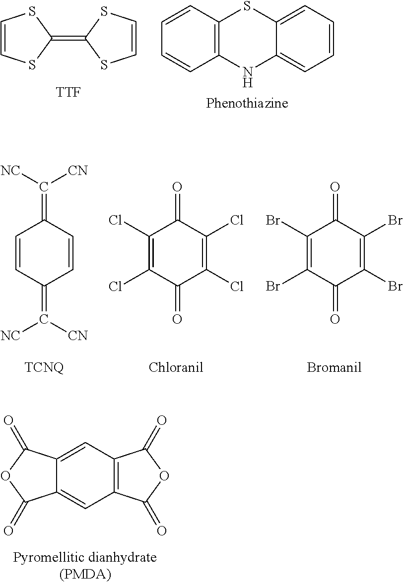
C1=CSC(=C2SC=CS2)S1.[TTF].C12=C(C=CC=C1)SC1=CC=CC=C1N2.C1=CC(=C([CN])[NC])C=CC1=C([CN])[NC].C1(Cl)=C(Cl)C(=O)C(Cl)=C(Cl)C1=O.C1(Br)=C(Br)C(=O)C(Br)=C(Br)C1=O.C1=C2C(=CC3=C1C(=O)OC3=O)C(=O)OC2=O
